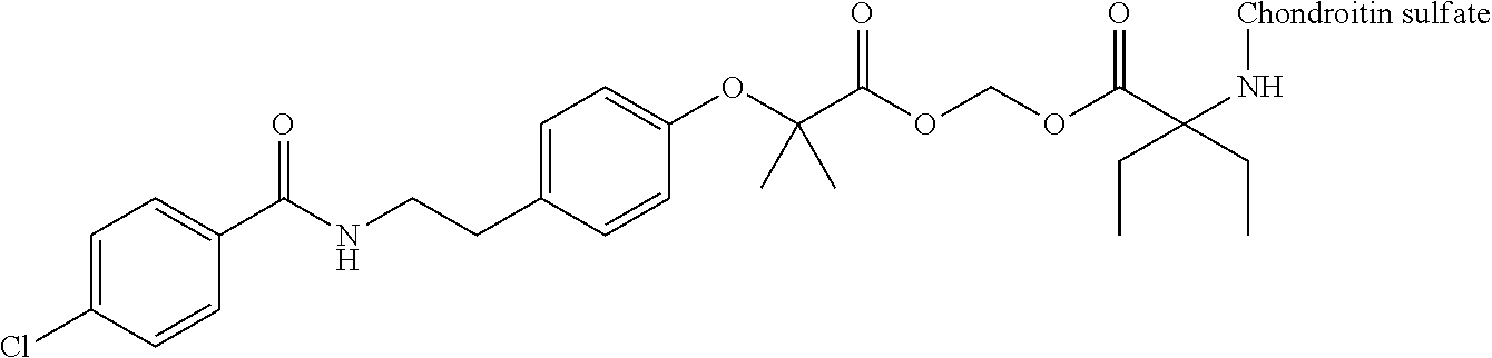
C1=C(Cl)C=CC(C(NCCC2=CC=C(OC(C(OCOC(C(N[Chondroitin sulfate])(CC)CC)=O)=O)(C)C)C=C2)=O)=C1
